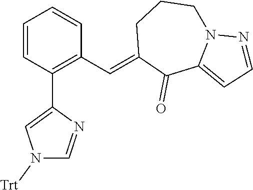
C1=CC(C2=CN([Trt])C=N2)=C(C=C2C(=O)C3=CC=NN3CCC2)C=C1
